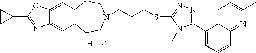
[H]Cl.C12=CC3=C(C=C1OC(C1CC1)=N2)CCN(CCCSC1=NN=C(C2=CC=CC4=NC(C)=CC=C24)N1C)CC3
